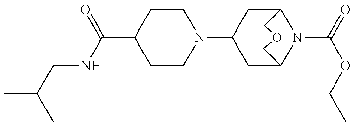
C1CN(C2CC3N(C(=O)OCC)C(C2)COC3)CCC1C(=O)NCC(C)C
